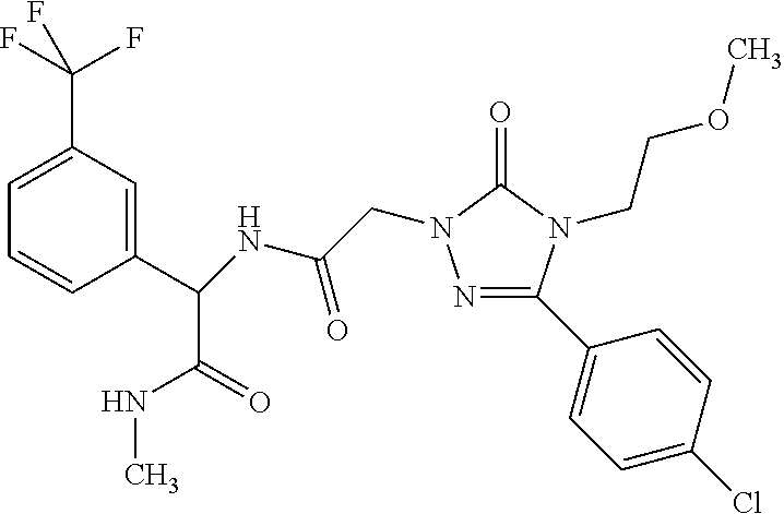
N1=C(C2=CC=C(Cl)C=C2)N(CCOC)C(=O)N1CC(=O)NC(C1=CC(C(F)(F)F)=CC=C1)C(NC)=O
